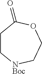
C1C[NBoc]CCOC1=O
